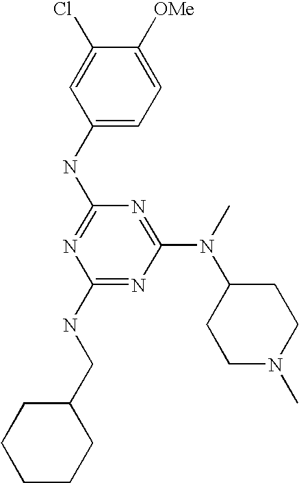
C1(NC2=NC(NCC3CCCCC3)=NC(N(C3CCN(C)CC3)C)=N2)=CC=C([OMe])C(Cl)=C1
